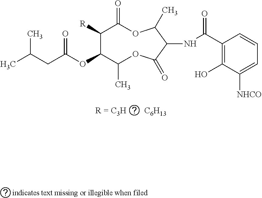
[C6H13].CC(CC(OC1C(C)OC(=O)C(NC(C2=C(O)C([NHCO])=CC=C2)=O)C(C)OC(=O)C1[R])=O)C
